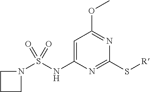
C1=C(NS(=O)(N2CCC2)=O)N=C(S[R])N=C1OC
